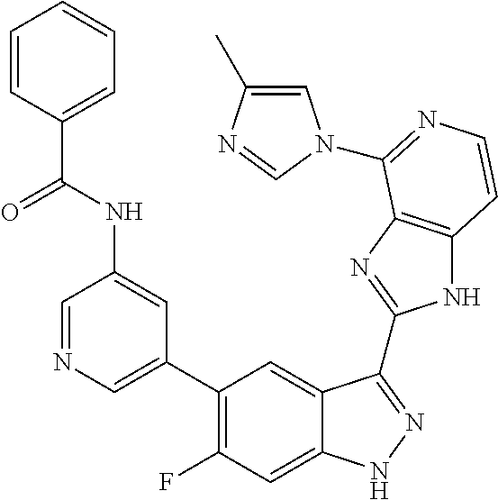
C1=C(C2=C(F)C=C3C(=C2)C(C2=NC4=C(N2)C=CN=C4N2C=C(C)N=C2)=NN3)C=C(NC(=O)C2=CC=CC=C2)C=N1
